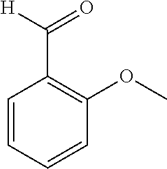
C1=CC=CC(OC)=C1C([H])=O
